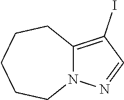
C12=C(I)C=NN1CCCCC2
